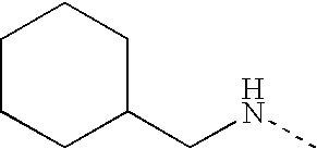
C1CCC(CNC)CC1
